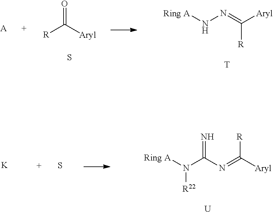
[Ring A]NN=C([Aryl])[R].[T].[A].[R]C([Aryl])=O.S.[Ring A]N(C(N=C([Aryl])[R])=N)[R22].[U].[K].S
